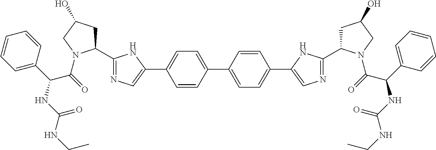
C1=CC(C2=CC=C(C3=CN=C(C4CC(O)CN4C(C(NC(NCC)=O)C4=CC=CC=C4)=O)N3)C=C2)=CC=C1C1=CN=C(C2CC(O)CN2C(C(C2=CC=CC=C2)NC(NCC)=O)=O)N1
